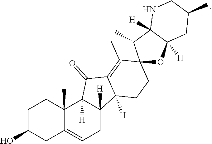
C1C(O)CC2=CCC3([H])C([H])(C2(C)C1)C(=O)C1=C(C)C2(CCC31[H])OC1([H])C([H])(C2C)NCC(C)C1
